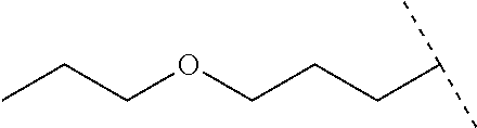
CCCOCCCC(C)C
